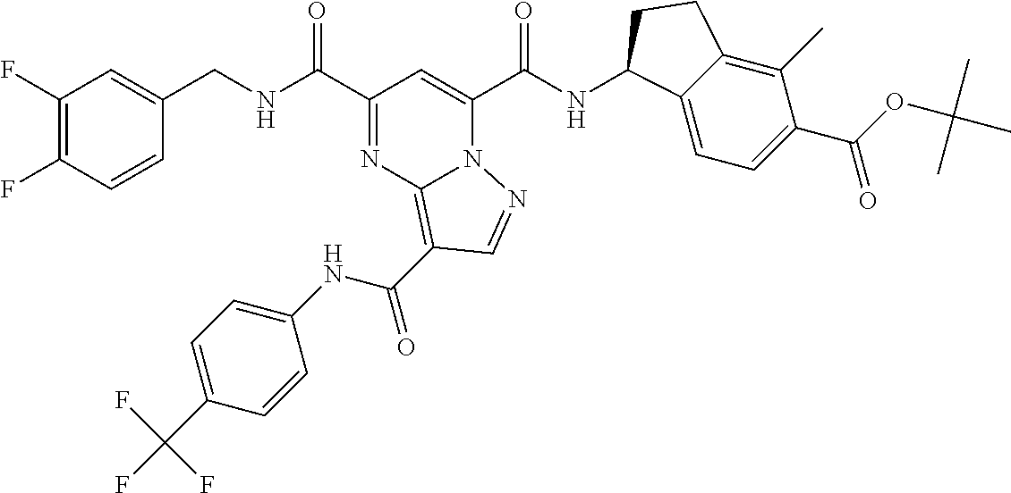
C1(F)=C(F)C=CC(CNC(C2=NC3=C(C(NC4=CC=C(C(F)(F)F)C=C4)=O)C=NN3C(C(NC3C4=CC=C(C(OC(C)(C)C)=O)C(C)=C4CC3)=O)=C2)=O)=C1
